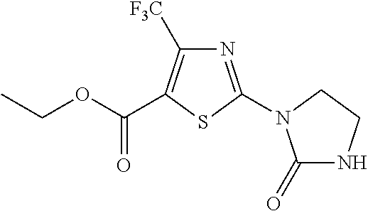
S1C(N2CCNC2=O)=NC([F3C])=C1C(OCC)=O
